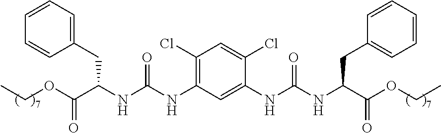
C1(NC(NC(C(OCC)=O)CC2=CC=CC=C2)=O)=C(Cl)C=C(Cl)C(NC(NC(C(OCC)=O)CC2=CC=CC=C2)=O)=C1
